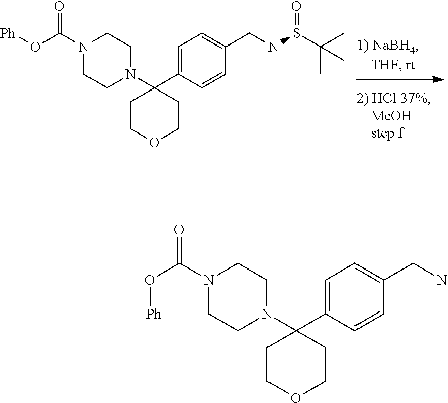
C1=C(C2(N3CCN(C(O[Ph])=O)CC3)CCOCC2)C=CC(CN)=C1.C1=C(C2(N3CCN(C(O[Ph])=O)CC3)CCOCC2)C=CC(CNS(C(C)(C)C)=O)=C1
